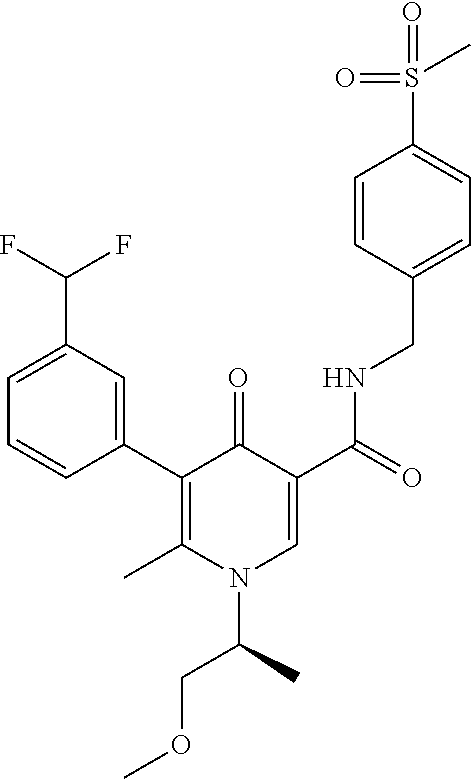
C1=CC(C2=C(C)N(C(C)COC)C=C(C(=O)NCC3=CC=C(S(C)(=O)=O)C=C3)C2=O)=CC(C(F)F)=C1
